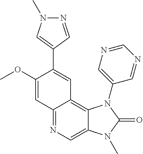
C1(OC)=CC2=NC=C3C(=C2C=C1C1=CN(C)N=C1)N(C1=CN=CN=C1)C(=O)N3C
